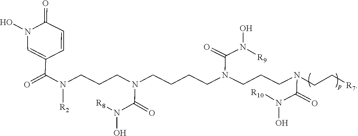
ON([R8])C(N(CCCN([R2])C(=O)C1=CN(O)C(=O)C=C1)CCCCN(C(N(O)[R9])=O)CCCN(C(N([R10])O)=O)CC[R7])=O
